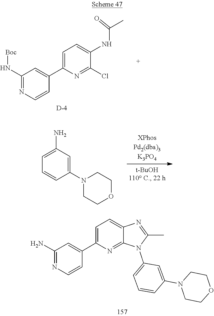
C1CN(C2=CC(N3C(C)=NC4=CC=C(C5=CC(N)=NC=C5)N=C34)=CC=C2)CCO1.C1CN(C2=CC(N)=CC=C2)CCO1.[D].N(C1=CC=C(C2=CC(N[Boc])=NC=C2)N=C1Cl)C(C)=O
